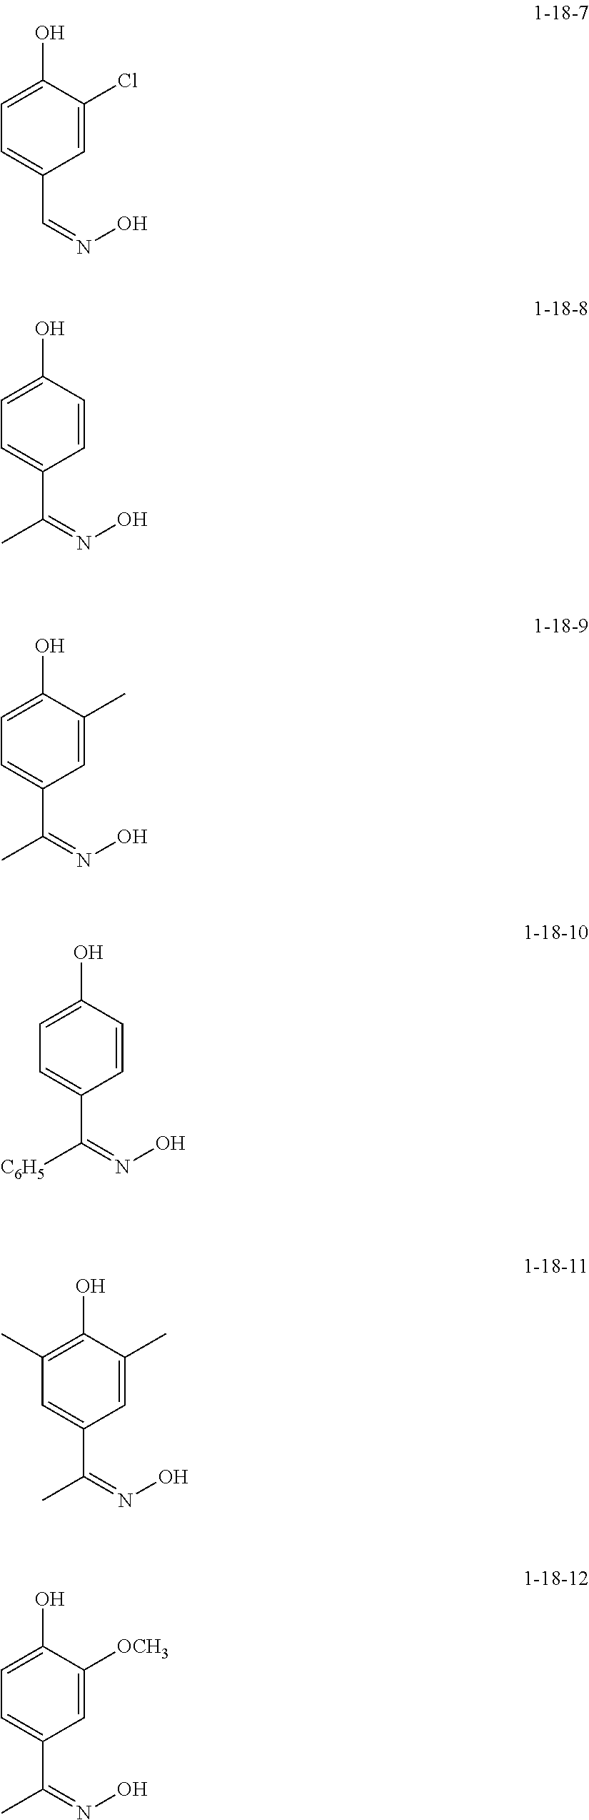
C1=C(O)C(Cl)=CC(C=NO)=C1.C1=C(O)C=CC(C(=NO)C)=C1.C1=C(O)C(C)=CC(C(=NO)C)=C1.C1=C(O)C=CC(C(=NO)[C6H5])=C1.C1(C)=C(O)C(C)=CC(C(=NO)C)=C1.C1=C(O)C([OCH3])=CC(C(=NO)C)=C1
